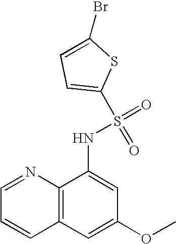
C1=NC2=C(C=C1)C=C(OC)C=C2NS(=O)(=O)C1=CC=C(Br)S1
